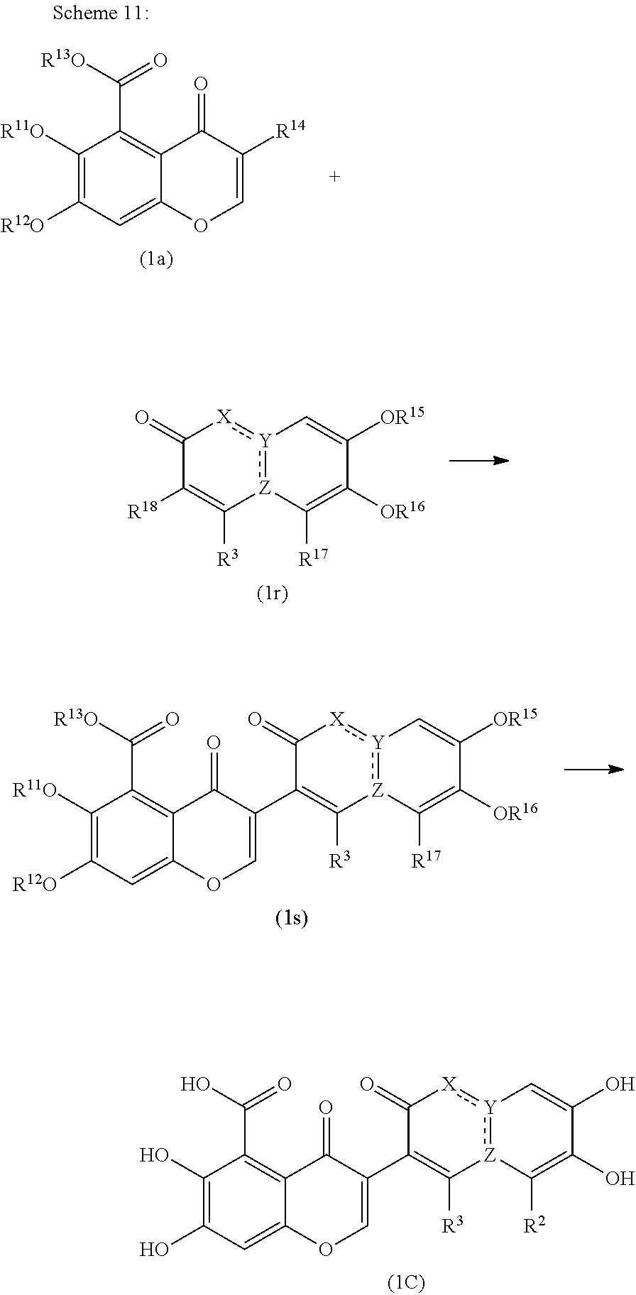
C1([R11O])=C([R12O])C=C2C(=C1C(=O)[R13O])C(=O)C(C1=C([R3])[Z]3:[Y](:[X]C1=O)C=C([OR15])C([OR16])=C3[R17])=CO2.C1(O)=C(O)C=C2C(=C1C(=O)O)C(=O)C(C1=C([R3])[Z]3:[Y](:[X]C1=O)C=C(O)C(O)=C3[R2])=CO2.C1([R18])=C([R3])[Z]2:[Y](:[X]C1=O)C=C([OR15])C([OR16])=C2[R17].C1([R11O])=C([R12O])C=C2C(=C1C(=O)[R13O])C(=O)C([R14])=CO2
